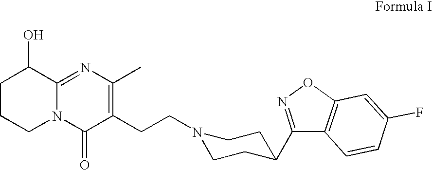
N1(CCC2=C(C)N=C3N(C2=O)CCCC3O)CCC(C2=NOC3=C2C=CC(F)=C3)CC1
